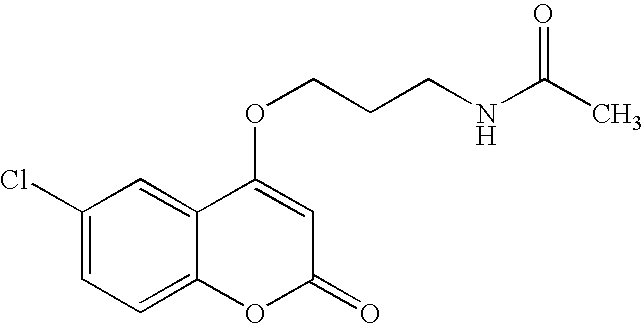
C1(Cl)=CC=C2C(=C1)C(OCCCNC(C)=O)=CC(=O)O2
